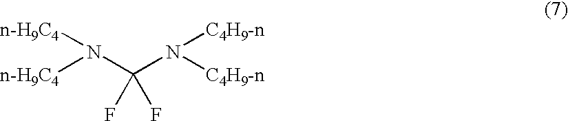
[n-H9C4]N(C(N([C4H9-n])[C4H9-n])(F)F)[n-H9C4]
